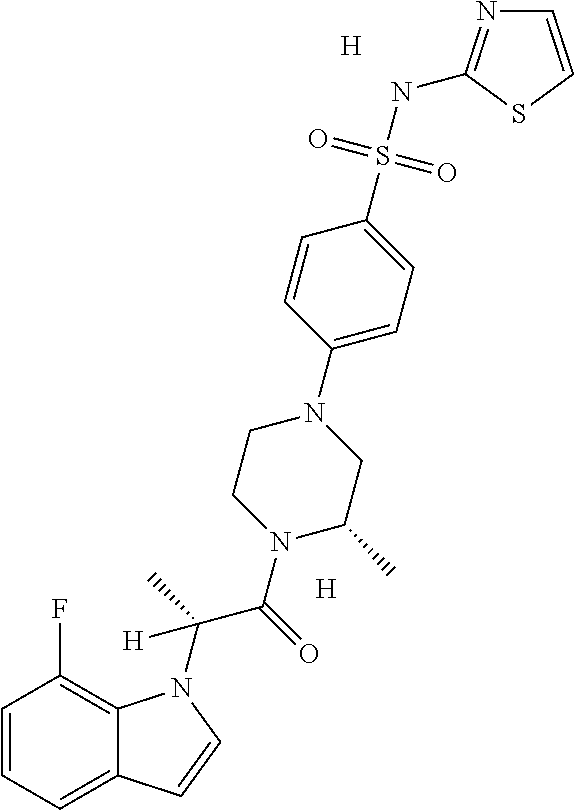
[H].C1=CC=C2C(=C1F)N(C(C)(C(=O)N1CCN(C3=CC=C(S(NC4=NC=CS4)(=O)=O)C=C3)CC1C)[H])C=C2.[H]
